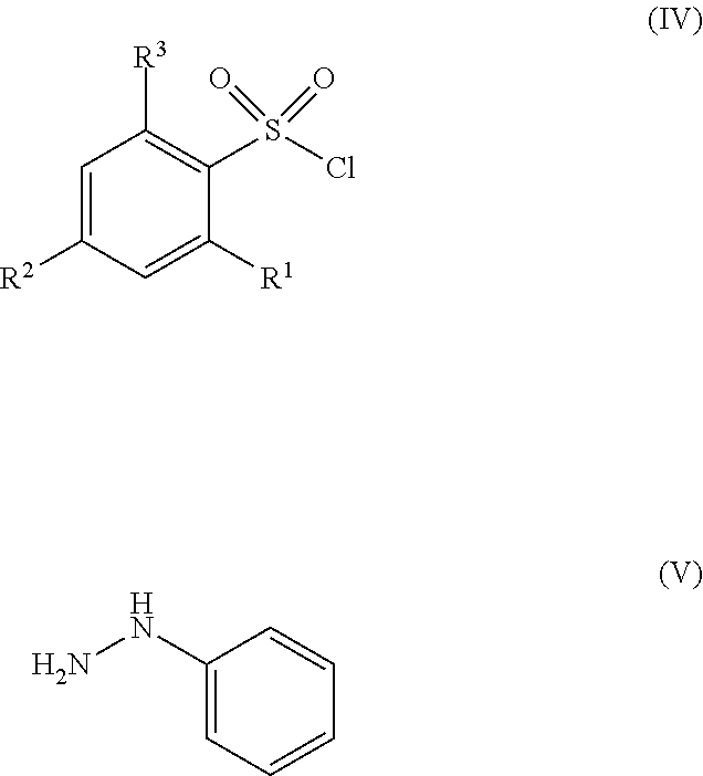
C1=C([R2])C=C([R1])C(S(=O)(=O)Cl)=C1[R3].C1(NN)=CC=CC=C1
